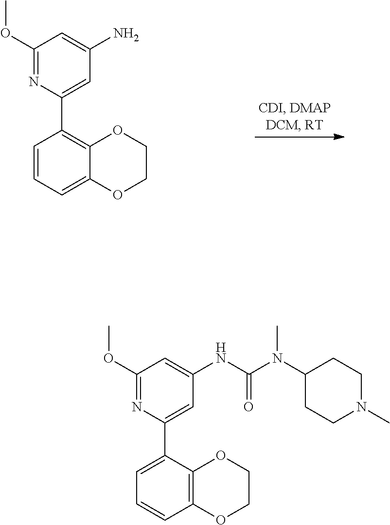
C1=CC=C2C(=C1C1=CC(N)=CC(OC)=N1)OCCO2.C1=C(C2=CC(NC(N(C3CCN(C)CC3)C)=O)=CC(OC)=N2)C2=C(C=C1)OCCO2
